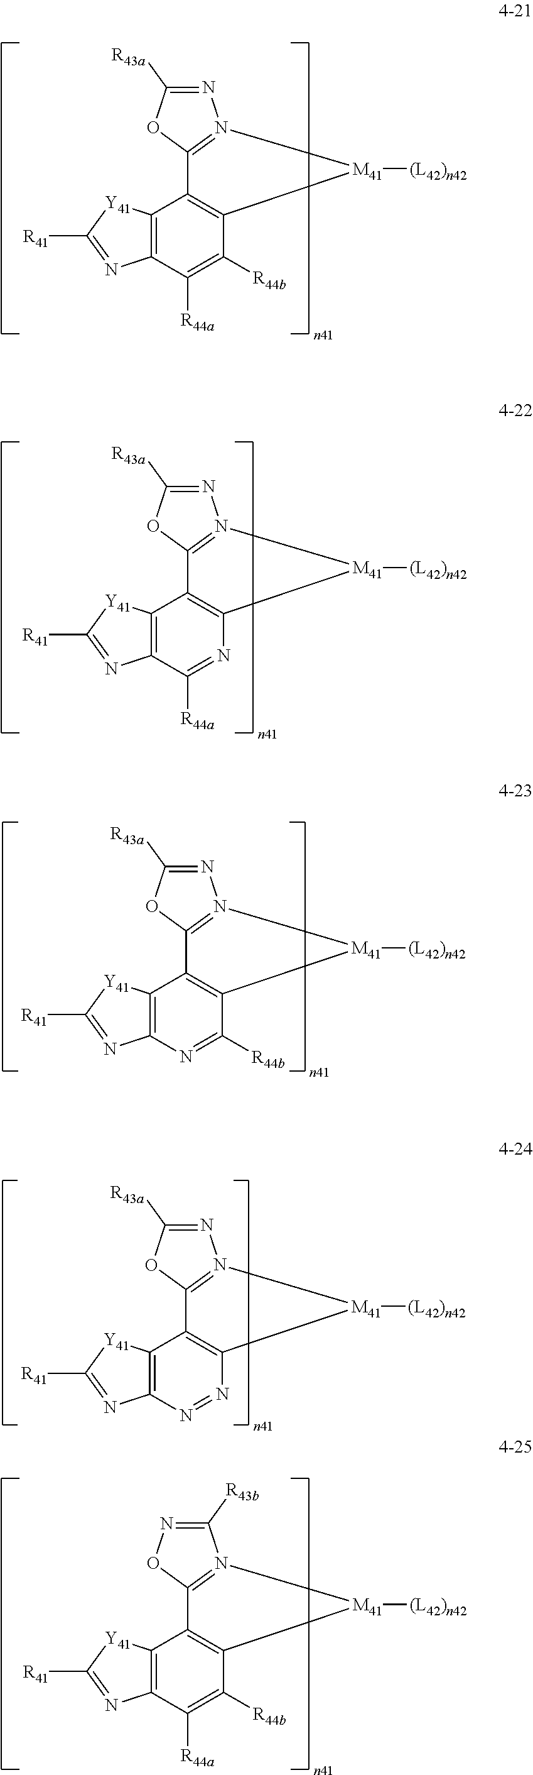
N1=C([R43a])OC2=N1[M41]([(L42)n42])C1=C2C2=C(C([R44a])=C1[R44b])N=C([R41])[Y41]2.N1=C([R43a])OC2=N1[M41]([(L42)n42])C1=C2C2=C(C([R44a])=N1)N=C([R41])[Y41]2.N1=C([R43a])OC2=N1[M41]([(L42)n42])C1=C2C2=C(N=C1[R44b])N=C([R41])[Y41]2.N1=C([R43a])OC2=N1[M41]([(L42)n42])C1=C2C2=C(N=N1)N=C([R41])[Y41]2.C1([R43b])=NOC2=N1[M41]([(L42)n42])C1=C2C2=C(C([R44a])=C1[R44b])N=C([R41])[Y41]2
